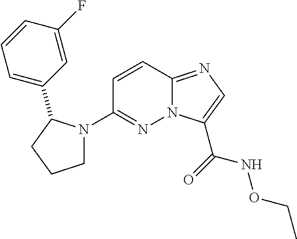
N12C(=NC=C1C(=O)NOCC)C=CC(N1CCCC1C1=CC=CC(F)=C1)=N2
